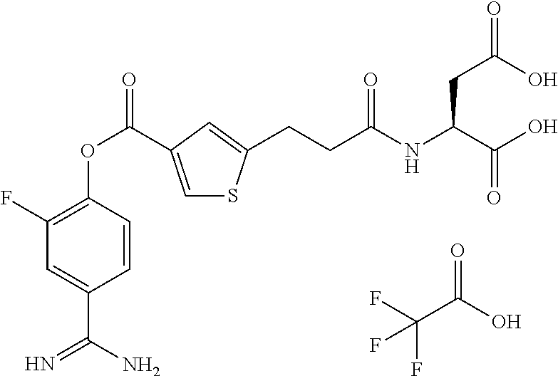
FC(C(O)=O)(F)F.C1=C(C(OC2=C(F)C=C(C(=N)N)C=C2)=O)C=C(CCC(NC(C(O)=O)CC(=O)O)=O)S1
